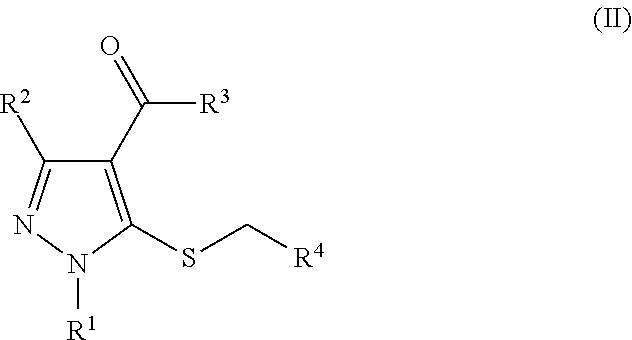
C1(C(=O)[R3])=C(SC[R4])N([R1])N=C1[R2]
